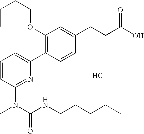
C1=CC(N(C(NCCCCC)=O)C)=NC(C2=C(OCCCC)C=C(CCC(O)=O)C=C2)=C1.Cl
